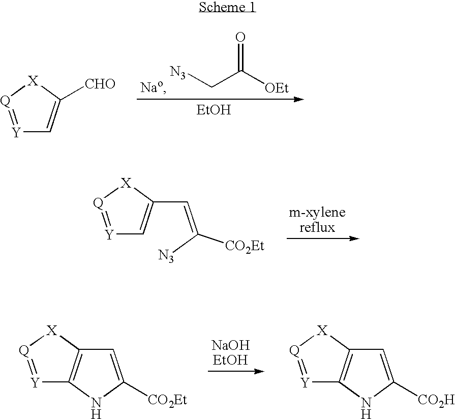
C(C([OEt])=O)[N3].[EtOH].[Y]1=[Q][X]C([CHO])=C1.[Y]1=[Q][X]C(C=C([N3])[CO2Et])=C1.[Y]1=[Q][X]C2=C1NC([CO2Et])=C2.[Y]1=[Q][X]C2=C1NC([CO2H])=C2
